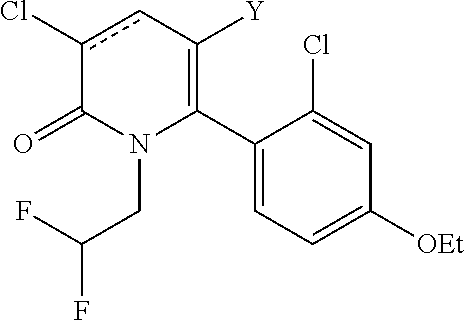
C1(C2=C([Y])cc(Cl)C(=O)N2CC(F)F)=CC=C([OEt])C=C1Cl
